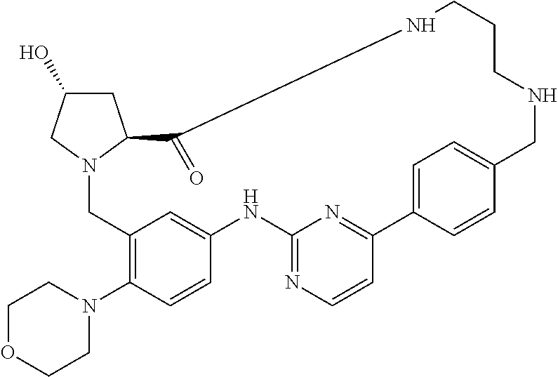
C12=C(N3CCOCC3)C=CC(=C1)NC1=NC=CC(=N1)C1=CC=C(C=C1)CNCCCNC(=O)C1N(C2)CC(O)C1
